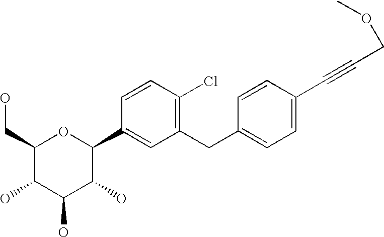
C1(CC2=CC=C(C#CCOC)C=C2)=C(Cl)C=CC(C2OC(CO)C(O)C(O)C2O)=C1
